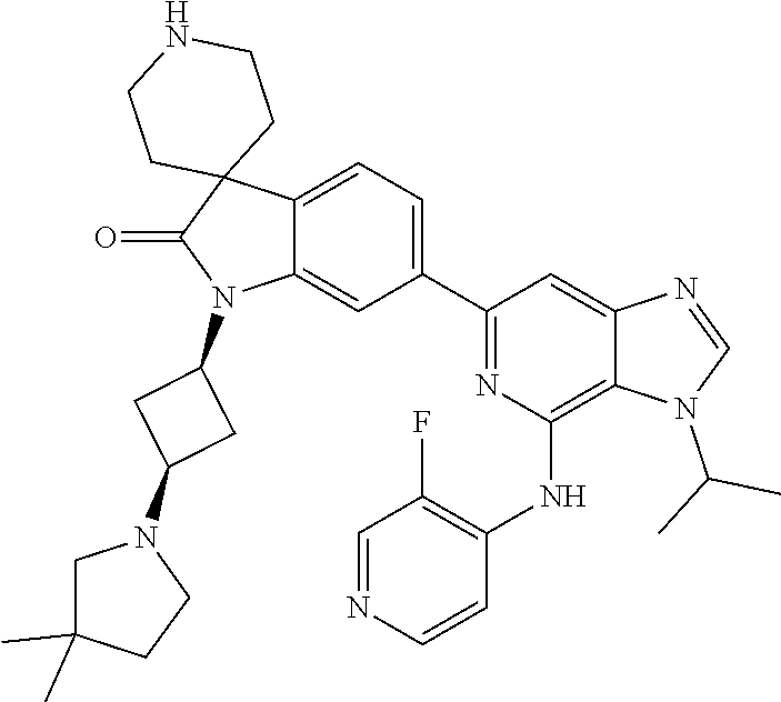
C12=CC=C(C3=NC(NC4=C(F)C=NC=C4)=C4C(=C3)N=CN4C(C)C)C=C1N(C1CC(N3CC(C)(C)CC3)C1)C(=O)C21CCNCC1
